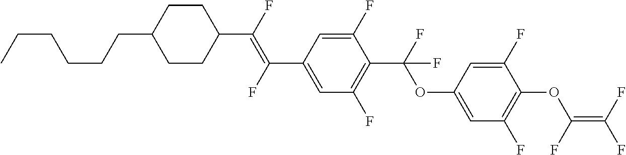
C(C1CCC(C(=C(C2=CC(F)=C(C(OC3=CC(F)=C(OC(=C(F)F)F)C(F)=C3)(F)F)C(F)=C2)F)F)CC1)CCCCC
